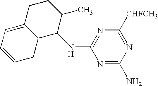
C1=CC=C2C(C1)C(NC1=NC([CHFCH3])=NC(N)=N1)C(C)CC2
